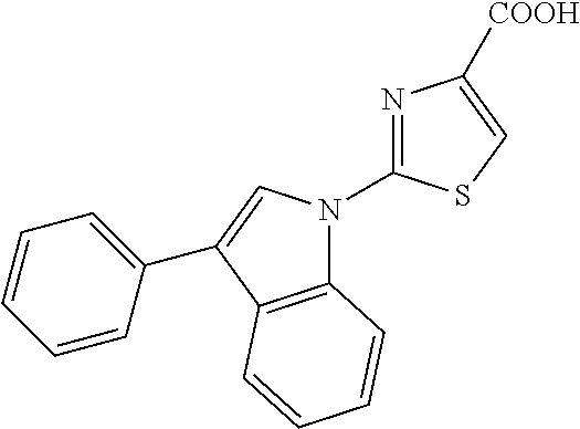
C12=C(C(C3=CC=CC=C3)=CN1C1=NC([COOH])=CS1)C=CC=C2
